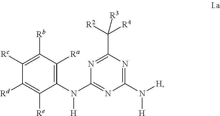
C1(N(C2=NC(N([H])[H])=NC(C([R2])([R4])[R3])=N2)[H])=C([Ra])C([Rb])=C([Rc])C([Rd])=C1[Re]
